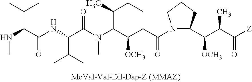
N(C(C(NC(C(N(C(C(CC(=O)N1C(C(C(C([Z])=O)C)[OCH3])CCC1)[OCH3])C(C)CC)C)=O)C(C)C)=O)C(C)C)C
